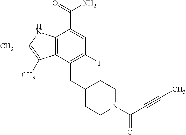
C12=C(NC(C)=C1C)C(C(=O)N)=CC(F)=C2CC1CCN(C(C#CC)=O)CC1
